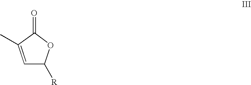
C1=C(C)C(=O)OC1[R]
